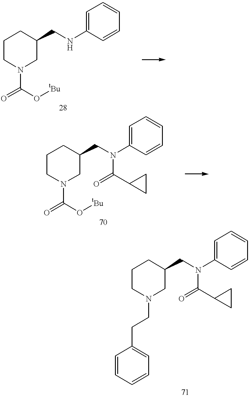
C1CN(C(=O)O[tBu])CC(CNC2=CC=CC=C2)C1.C1CN(CCC2=CC=CC=C2)CC(CN(C2=CC=CC=C2)C(=O)C2CC2)C1.C1CN(C(=O)O[tBu])CC(CN(C2=CC=CC=C2)C(=O)C2CC2)C1
